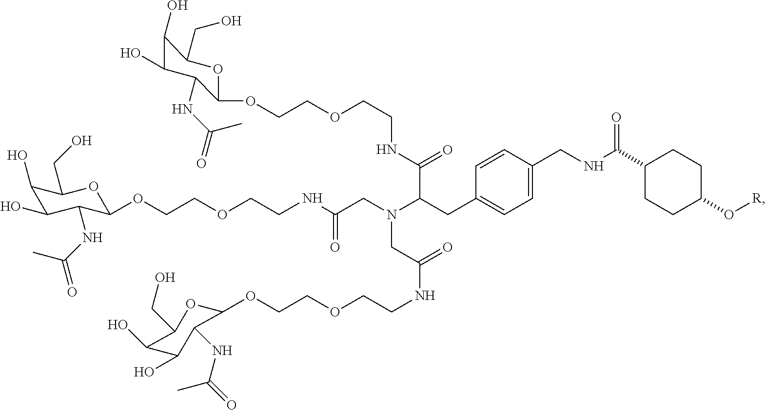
[R]OC1CCC(C(NCC2=CC=C(CC(C(=O)NCCOCCOC3C(NC(=O)C)C(O)C(O)C(CO)O3)N(CC(NCCOCCOC3C(NC(=O)C)C(O)C(O)C(CO)O3)=O)CC(NCCOCCOC3OC(CO)C(O)C(O)C3NC(=O)C)=O)C=C2)=O)CC1
